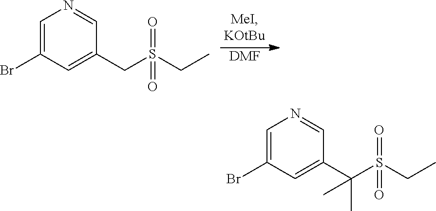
C1=C(Br)C=C(CS(CC)(=O)=O)C=N1.[DMF].C1=C(Br)C=C(C(S(CC)(=O)=O)(C)C)C=N1
